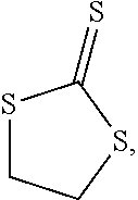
S1CCSC1=S
